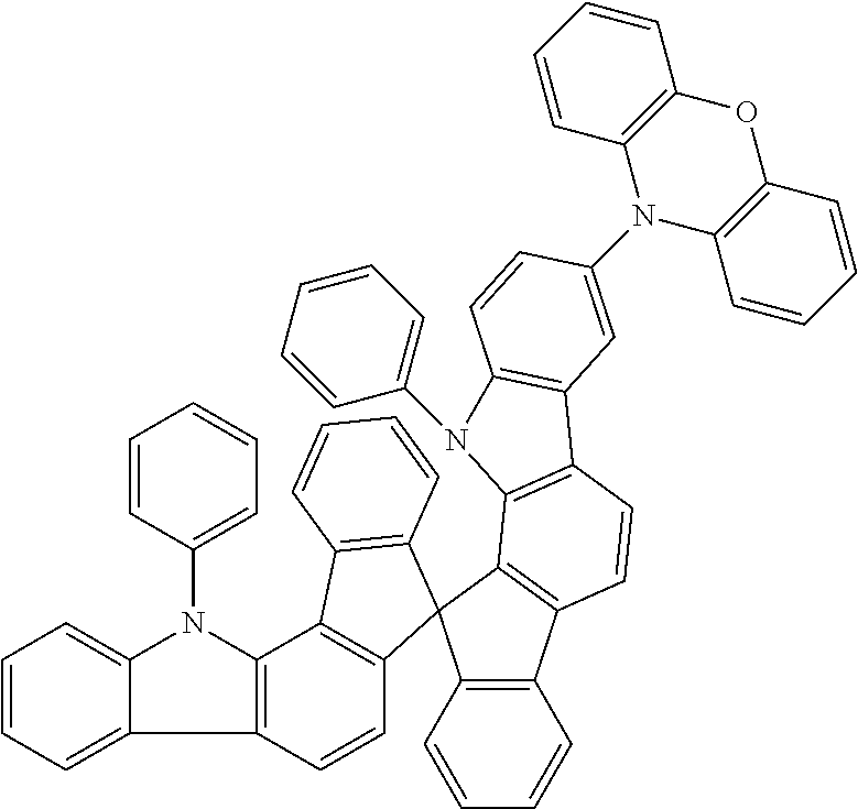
C1=CC=C2C(=C1)N(C1=CC=CC=C1)C1=C2C=CC2=C1C1=C(C=CC=C1)C21C2=C(C3=C1C1=C(C=C3)C3=C(C=CC(N4C5=C(OC6=C4C=CC=C6)C=CC=C5)=C3)N1C1=CC=CC=C1)C=CC=C2
